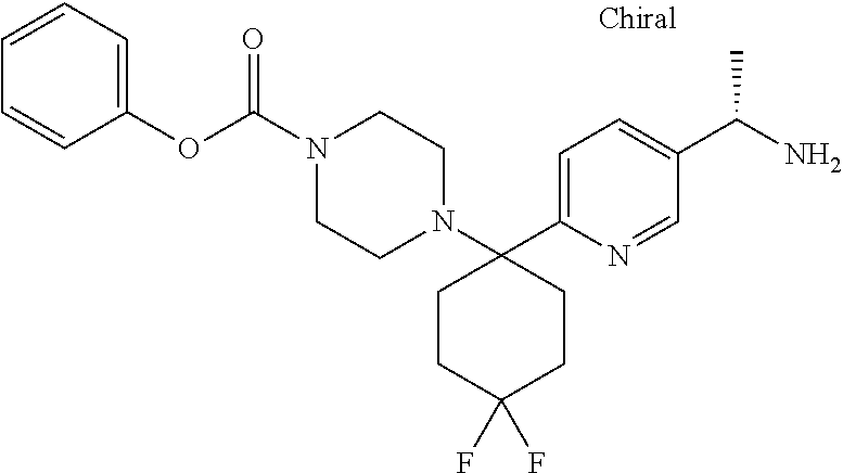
C1=C(C2(N3CCN(C(=O)OC4=CC=CC=C4)CC3)CCC(F)(F)CC2)N=CC(C(N)C)=C1
